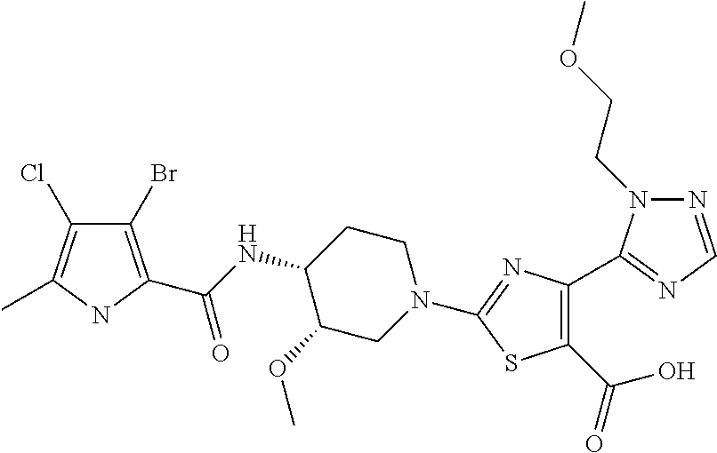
C1(Br)=C(C(NC2C(OC)CN(C3=NC(C4=NC=NN4CCOC)=C(C(O)=O)S3)CC2)=O)NC(C)=C1Cl
